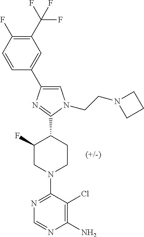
C1(C(F)(F)F)=C(F)C=CC(C2=CN(CCN3CCC3)C(C3C(F)CN(C4=NC=NC(N)=C4Cl)CC3)=N2)=C1
